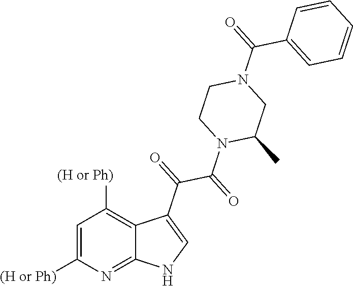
C1=C([(H or Ph)])N=C2C(=C1[(H or Ph)])C(C(=O)C(=O)N1CCN(C(=O)C3=CC=CC=C3)CC1C)=CN2
